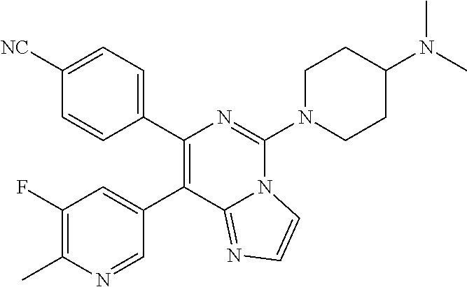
C1(C2=CC(F)=C(C)N=C2)=C(C2=CC=C([NC])C=C2)N=C(N2CCC(N(C)C)CC2)N2C1=NC=C2
